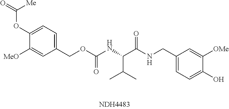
C1(COC(NC(C(NCC2=CC=C(O)C([OMe])=C2)=O)C(C)C)=O)=CC=C(OC(=O)[Me])C([MeO])=C1
